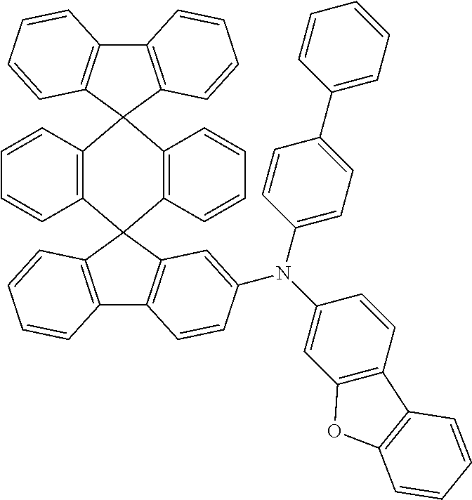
C12=C(C=CC=C1)C1(C3=C(C=CC=C3)C23C2=C(C4=C3C=CC=C4)C=CC=C2)C2=C(C3=C1C=CC=C3)C=CC(N(C1=CC3=C(C=C1)C1=C(O3)C=CC=C1)C1=CC=C(C3=CC=CC=C3)C=C1)=C2
